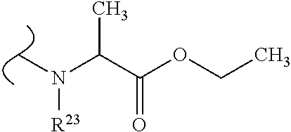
CN(C(C(OCC)=O)C)[R23]
